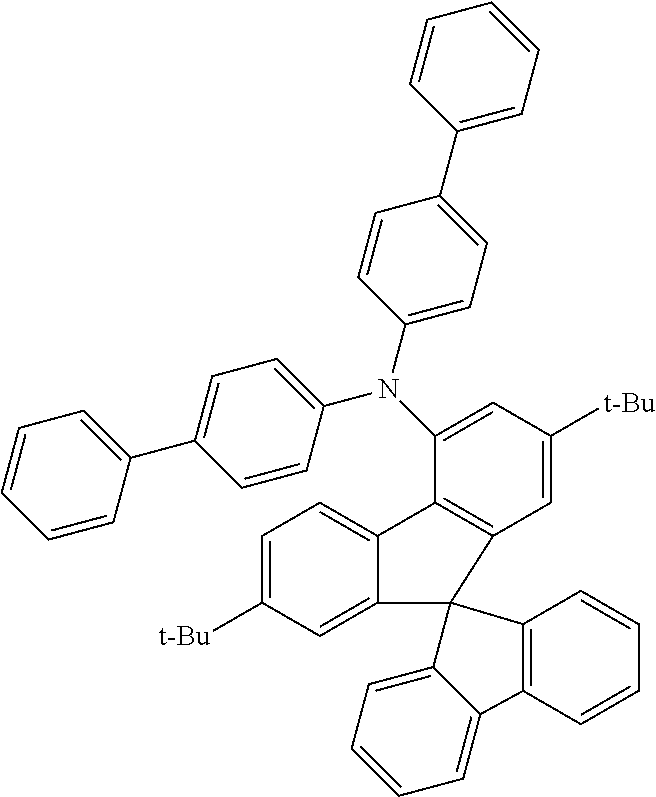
C1=CC=C(C2=CC=C(N(C3=CC([t-Bu])=CC4=C3C3=CC=C([t-Bu])C=C3C43C4=CC=CC=C4C4=C3C=CC=C4)C3=CC=C(C4=CC=CC=C4)C=C3)C=C2)C=C1
